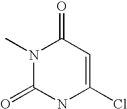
N1(C)C(=O)NC(Cl)=CC1=O
